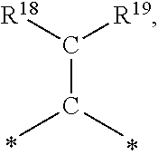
[R18]C([R19])C(C)C
